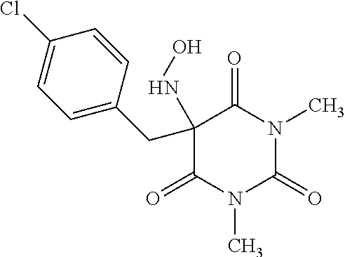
C1(Cl)=CC=C(CC2(NO)C(=O)N(C)C(=O)N(C)C2=O)C=C1
